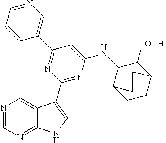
N1=CN=C2C(=C1)C(C1=NC(NC3C4CCC(C3[COOH])CC4)=CC(C3=CN=CC=C3)=N1)=CN2
